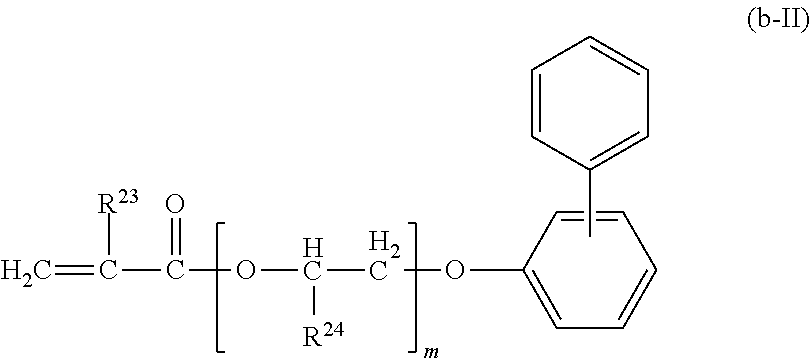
C(C(OC(COC1=CC=CC=C1)[R24])=O)([R23])=C.CC1=CC=CC=C1
